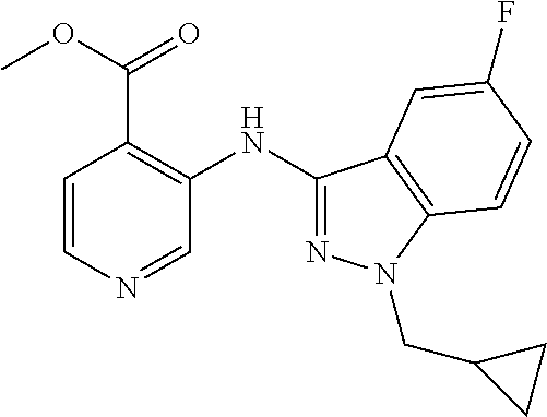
C1=CN=CC(NC2=NN(CC3CC3)C3=C2C=C(F)C=C3)=C1C(=O)OC
